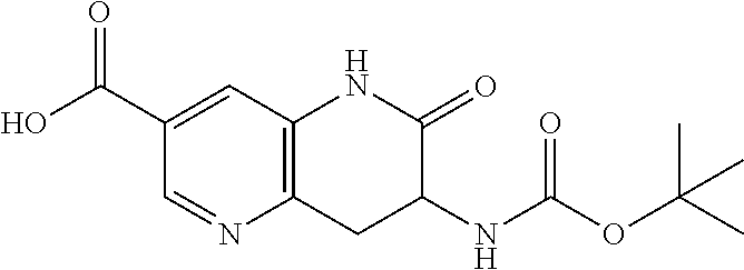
C1(C(O)=O)=CC2=C(CC(NC(OC(C)(C)C)=O)C(=O)N2)N=C1
